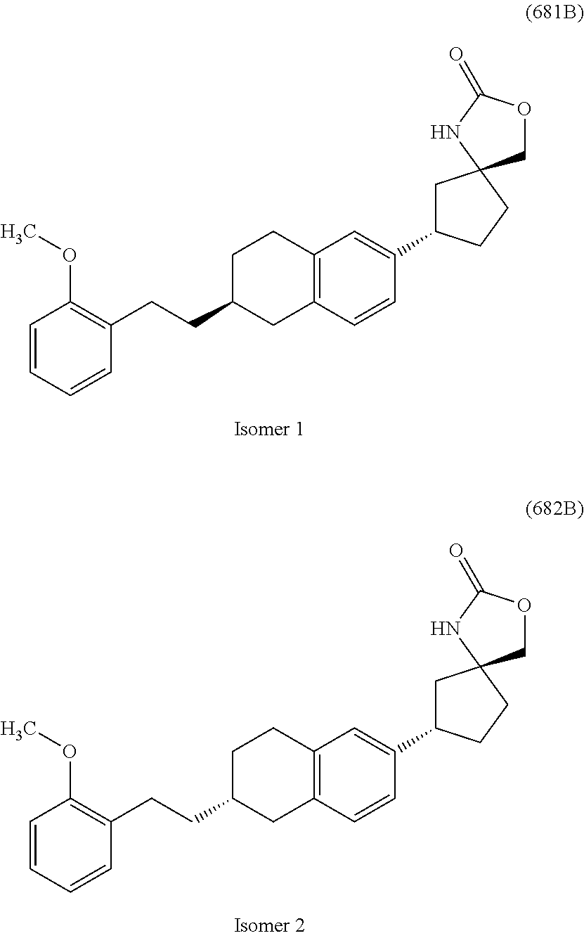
C1=CC=CC(CCC2CC3=C(CC2)C=C(C2CC4(CC2)COC(=O)N4)C=C3)=C1OC.C1=CC=CC(CCC2CC3=C(CC2)C=C(C2CC4(CC2)COC(=O)N4)C=C3)=C1OC
